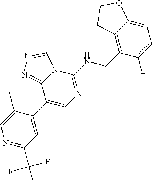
C1(C2=CC(C(F)(F)F)=NC=C2C)=CN=C(NCC2=C3C(=CC=C2F)OCC3)N2C1=NN=C2
